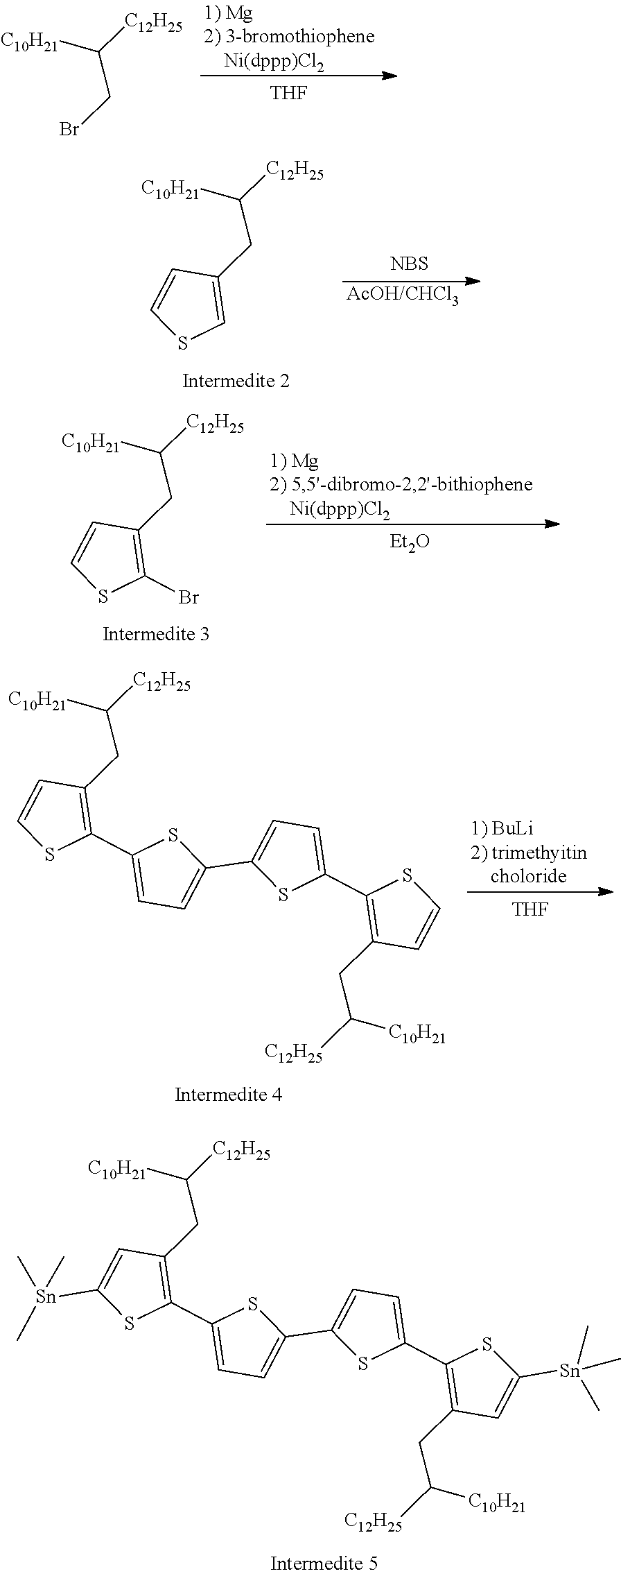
[THF].C(CBr)([C12H25])[C10H21].C(CC1=CSC=C1)([C12H25])[C10H21].[NBS].C(CC1=C(Br)SC=C1)([C12H25])[C10H21].[Et2O].C(CC1=C(C2=CC=C(C3=CC=C(C4=C(CC([C12H25])[C10H21])C=CS4)S3)S2)SC=C1)([C12H25])[C10H21].[THF].C(CC1=C(C2=CC=C(C3=CC=C(C4=C(CC([C12H25])[C10H21])C=C([Sn](C)(C)C)S4)S3)S2)SC([Sn](C)(C)C)=C1)([C12H25])[C10H21]
